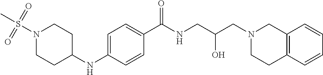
C1=C(NC2CCN(S(C)(=O)=O)CC2)C=CC(C(NCC(CN2CC3=C(CC2)C=CC=C3)O)=O)=C1
